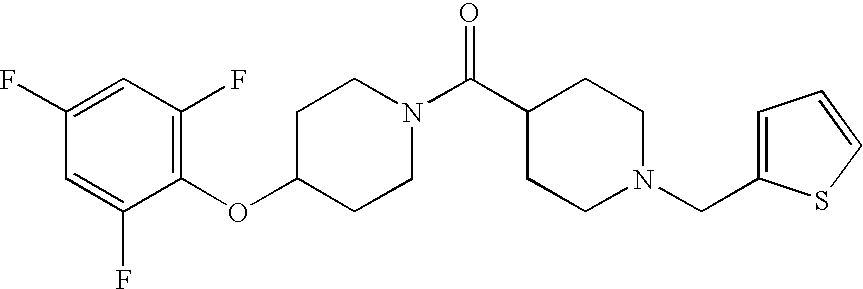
C1(OC2CCN(C(C3CCN(CC4=CC=CS4)CC3)=O)CC2)=C(F)C=C(F)C=C1F
